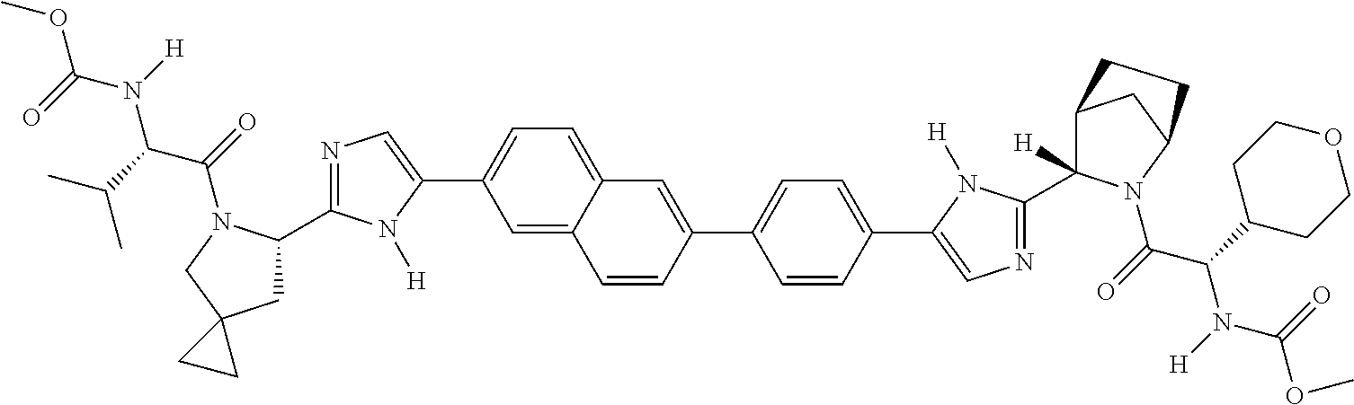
C1=C2C(=CC=C1C1=CN=C(C3CC4(CN3C(=O)C(C(C)C)N([H])C(=O)OC)CC4)N1[H])C=C(C1=CC=C(C3=CN=C(C4([H])C5CC(N4C(=O)C(C4CCOCC4)N([H])C(=O)OC)CC5)N3[H])C=C1)C=C2
